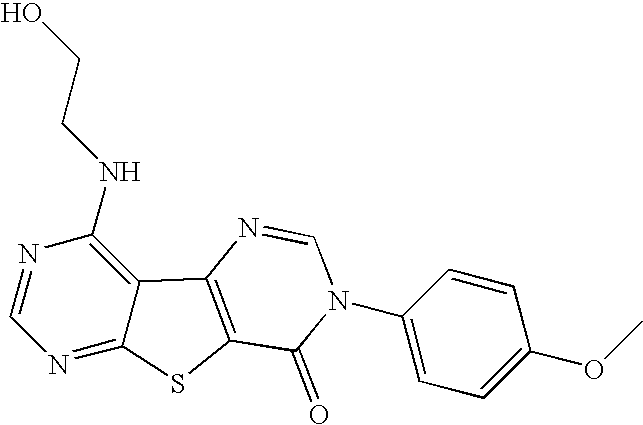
C1=NC(NCCO)=C2C(=N1)SC1=C2N=CN(C2=CC=C(OC)C=C2)C1=O
